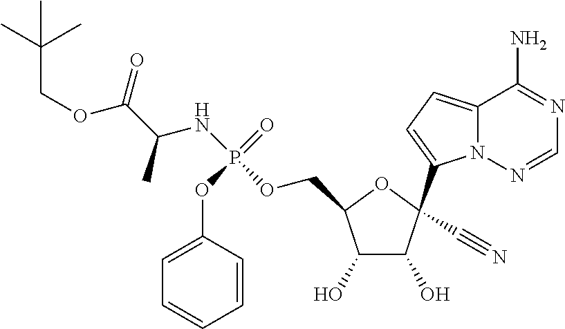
C12=CC=C(C3(C#N)C(O)C(O)C(COP(NC(C(OCC(C)(C)C)=O)C)(=O)OC4=CC=CC=C4)O3)N1N=CN=C2N
